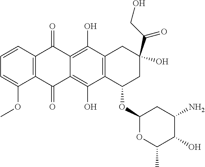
C12=C(C=CC=C1OC)C(=O)C1=C(O)C3=C(C(O)=C1C2=O)C(OC1OC(C)C(O)C(N)C1)CC(O)(C(CO)=O)C3
